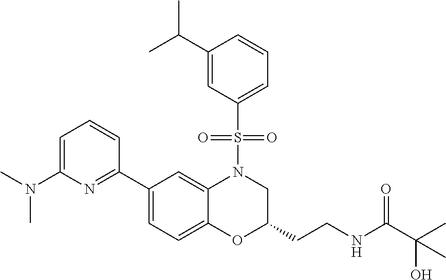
C1=C(N(C)C)N=C(C2=CC=C3C(=C2)N(S(C2=CC=CC(C(C)C)=C2)(=O)=O)CC(CCNC(=O)C(O)(C)C)O3)C=C1
